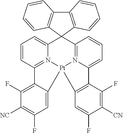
C1=C2C(=C(F)C([NC])=C1F)C1=N3C(=CC=C1)C1(C4=N5C(=CC=C4)C4=C(C=C(F)C([CN])=C4F)[Pt]235)C2=C(C3=C1C=CC=C3)C=CC=C2
